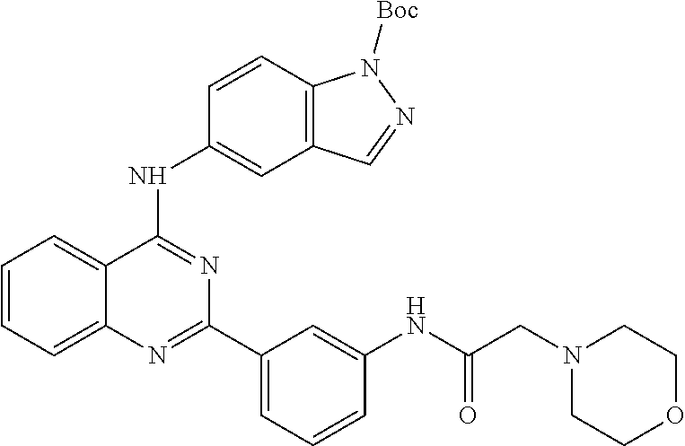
C1=CC=C2C(=C1)C(NC1=CC3=C(C=C1)N([Boc])N=C3)=NC(C1=CC=CC(NC(CN3CCOCC3)=O)=C1)=N2
